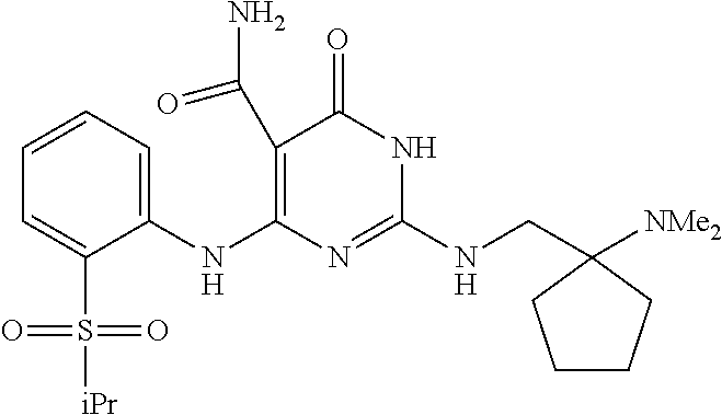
C1(C(N)=O)=C(NC2=CC=CC=C2S([iPr])(=O)=O)N=C(NCC2([NMe2])CCCC2)NC1=O
